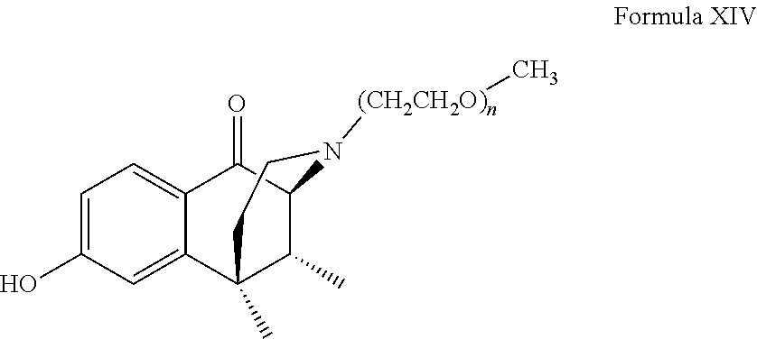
OC1=CC=C2C(=C1)C1(C)C(C)C(C2=O)N([(CH2CH2O)n]C)CC1
